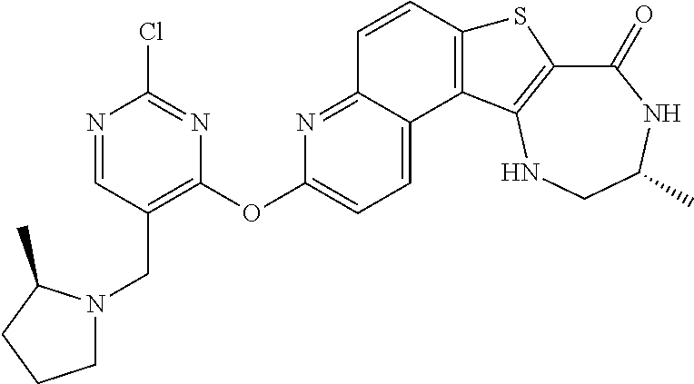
C1(=O)C2=C(NCC(C)N1)C1=C(S2)C=CC2=NC(OC3=C(CN4CCCC4C)C=NC(Cl)=N3)=CC=C12
